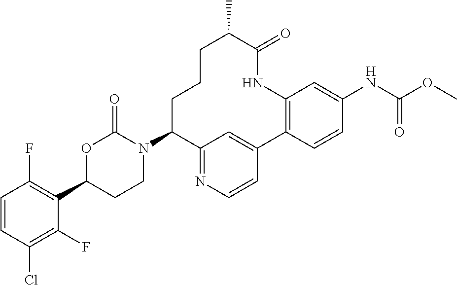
C1=CC(Cl)=C(F)C(C2CCN(C3C4=NC=CC(=C4)C4=C(C=C(NC(=O)OC)C=C4)NC(=O)C(C)CCC3)C(=O)O2)=C1F
